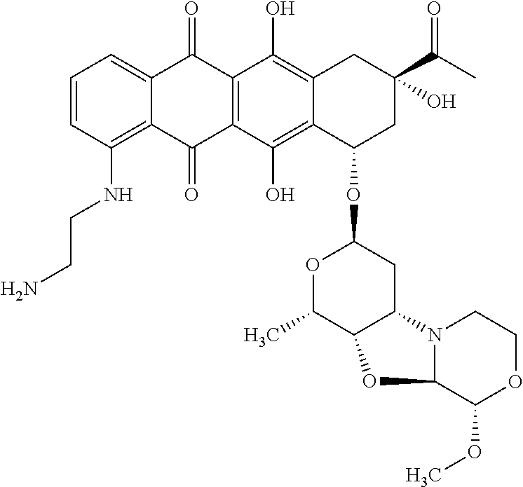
C1=CC(NCCN)=C2C(=C1)C(=O)C1=C(C2=O)C(O)=C2C(=C1O)CC(C(C)=O)(O)CC2OC1OC(C)C2C(C1)N1C(O2)C(OC)OCC1
